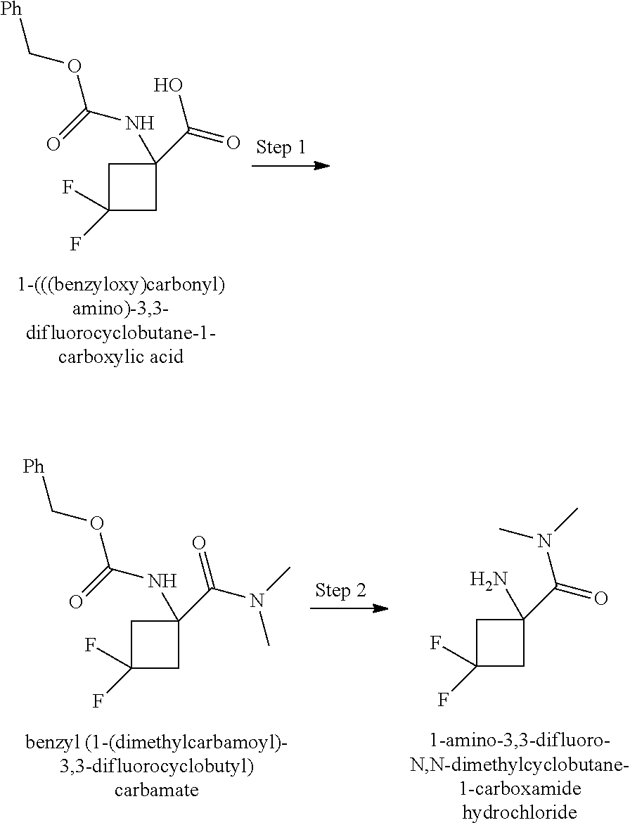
C1(C(=O)O)(NC(OC[Ph])=O)CC(F)(F)C1.C1(C(N(C)C)=O)(NC(OC[Ph])=O)CC(F)(F)C1.C1(C(=O)N(C)C)(N)CC(F)(F)C1
